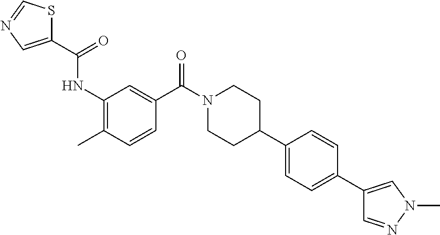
S1C(C(=O)NC2=C(C)C=CC(C(N3CCC(C4=CC=C(C5=CN(C)N=C5)C=C4)CC3)=O)=C2)=CN=C1
